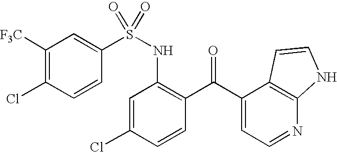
C1([F3C])=C(Cl)C=CC(S(NC2=C(C(C3=CC=NC4=C3C=CN4)=O)C=CC(Cl)=C2)(=O)=O)=C1
